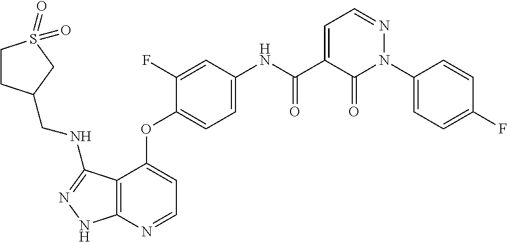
C12=C(N=CC=C1OC1=CC=C(NC(C3=CC=NN(C4=CC=C(F)C=C4)C3=O)=O)C=C1F)NN=C2NCC1CCS(=O)(=O)C1
